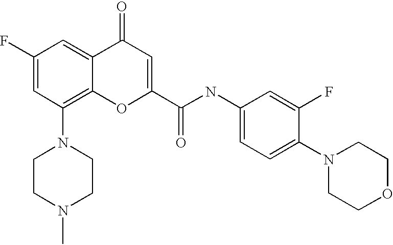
C1(F)=CC(N2CCN(C)CC2)=C2C(=C1)C(=O)C=C(C(NC1=CC=C(N3CCOCC3)C(F)=C1)=O)O2
